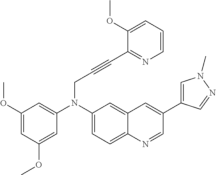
C1(OC)=CC(OC)=CC(N(C2=CC=C3C(=C2)C=C(C2=CN(C)N=C2)C=N3)CC#CC2=NC=CC=C2OC)=C1
